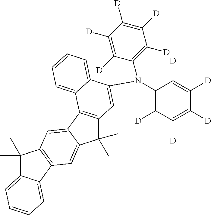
C1(N(C2=C([D])C([D])=C([D])C([D])=C2[D])C2=CC3=C(C4=CC5=C(C=C4C3(C)C)C3=CC=CC=C3C5(C)C)C3=CC=CC=C23)=C([D])C([D])=C([D])C([D])=C1[D]
